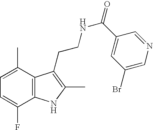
C1=C(C)C2=C(C(F)=C1)NC(C)=C2CCNC(=O)C1=CC(Br)=CN=C1
